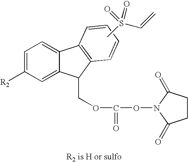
CS(C=C)(=O)=O.C1=C([R2])C=C2C(=C1)C1=C(C2COC(=O)ON2C(=O)CCC2=O)C=CC=C1
